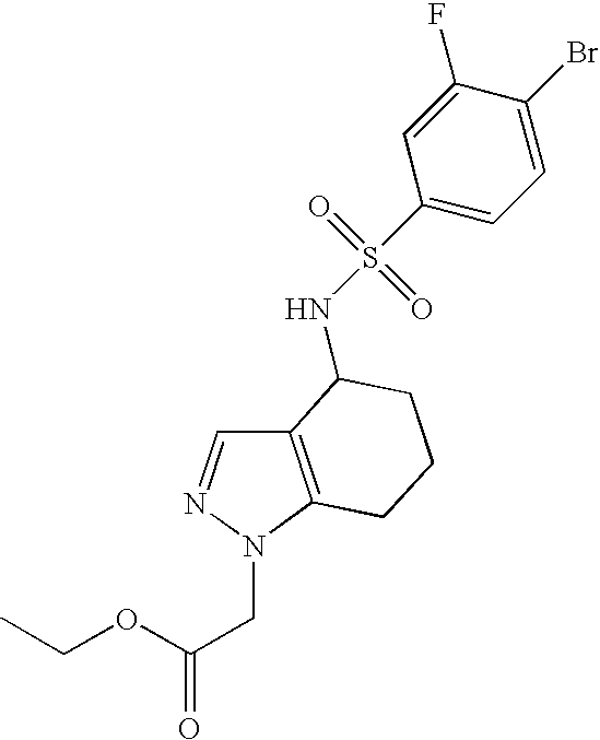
C12=C(N(CC(=O)OCC)N=C1)CCCC2NS(=O)(=O)C1=CC=C(Br)C(F)=C1
